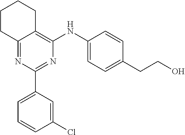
C12=NC(C3=CC=CC(Cl)=C3)=NC(NC3=CC=C(CCO)C=C3)=C1CCCC2
